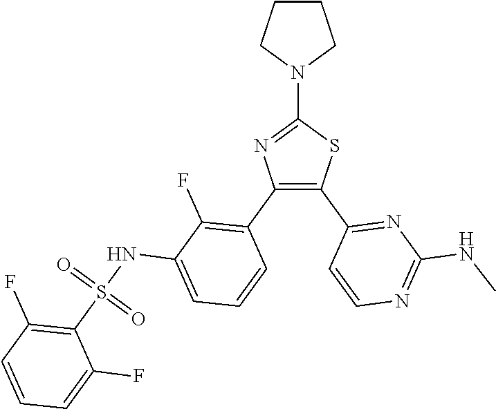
C1(N2CCCC2)=NC(C2=C(F)C(NS(C3=C(F)C=CC=C3F)(=O)=O)=CC=C2)=C(C2=NC(NC)=NC=C2)S1
